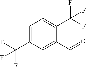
C1(C(F)(F)F)=CC=C(C(F)(F)F)C=C1C=O
